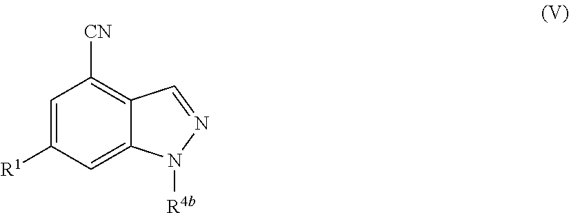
C1=C([R1])C=C2C(=C1[CN])C=NN2[R4b]
